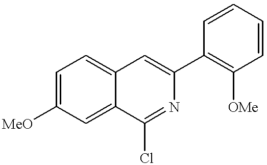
C1=C([MeO])C=C2C(=C1)C=C(C1=C([OMe])C=CC=C1)N=C2Cl
